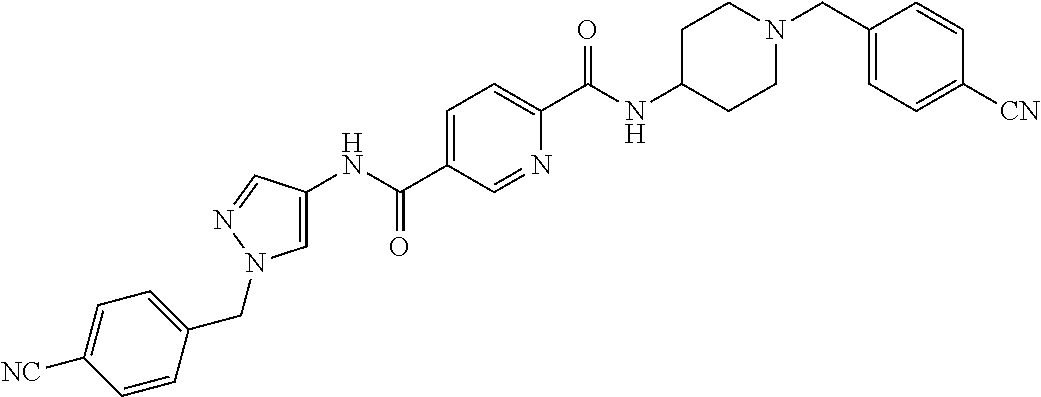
C1(NC(C2=CC=C(C(NC3CCN(CC4=CC=C([CN])C=C4)CC3)=O)N=C2)=O)=CN(CC2=CC=C([NC])C=C2)N=C1
